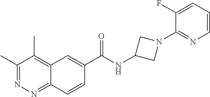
C1(C)=NN=C2C(=C1C)C=C(C(NC1CN(C3=NC=CC=C3F)C1)=O)C=C2
